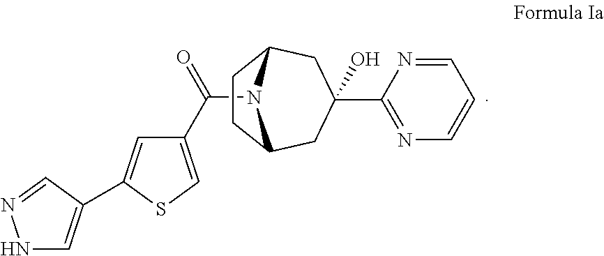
N1C=C(C2=CC(C(=O)N3C4CCC3CC(C3=NC=CC=N3)(O)C4)=CS2)C=N1
